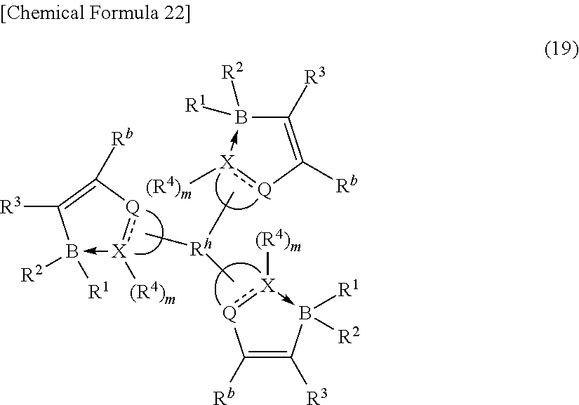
C1([Rb])=C([R3])B([R1])([R2])-[X]([(R4)m]):[Q]1.B1([R2])([R1])-[X]([(R4)m]):[Q]C([Rb])=C1[R3].C1([R3])=C([Rb])[Q]:[X]([(R4)m])->B1([R1])[R2].C[Rh](C)C
